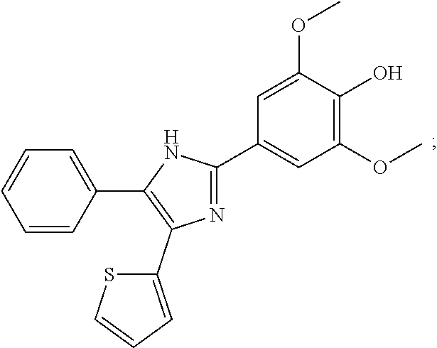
C1=CC(C2=C(C3=CC=CS3)N=C(C3=CC(OC)=C(O)C(OC)=C3)N2)=CC=C1
